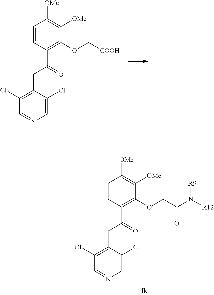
C1=CC(C(=O)CC2=C(Cl)C=NC=C2Cl)=C(OC[COOH])C([OMe])=C1[OMe].C1=CC(C(=O)CC2=C(Cl)C=NC=C2Cl)=C(OCC(N([R12])[R9])=O)C([OMe])=C1[OMe]
